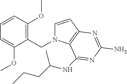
C1=CC2=C(N1CC1=C(OC)C=CC=C1OC)C(NC(CCC)C)=NC(N)=N2
